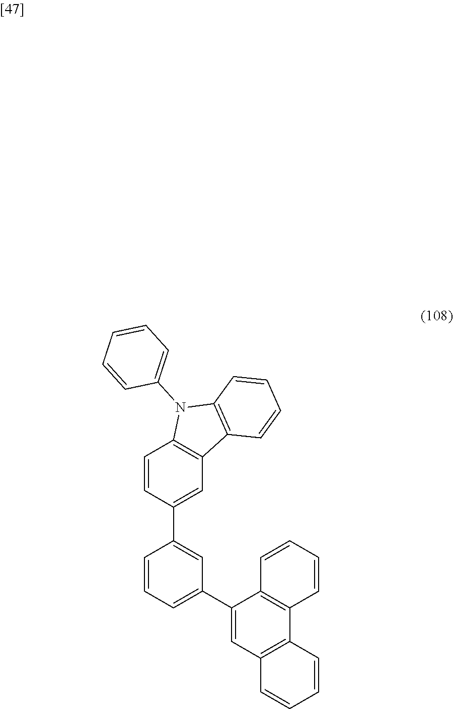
C1=CC(C2=CC(C3=CC4=C(C5=C3C=CC=C5)C=CC=C4)=CC=C2)=CC2=C1N(C1=CC=CC=C1)C1=C2C=CC=C1
